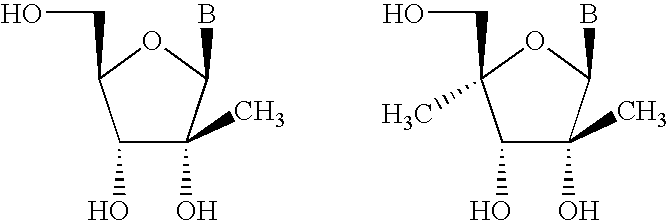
C1(O)C(O)(C)C(B)OC1CO.C1(O)C(O)(C)C(B)OC1(CO)C
